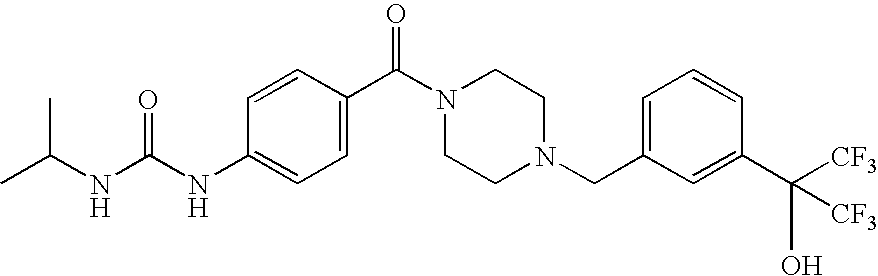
C1=C(C(N2CCN(CC3=CC=CC(C([CF3])(O)[CF3])=C3)CC2)=O)C=CC(NC(NC(C)C)=O)=C1
